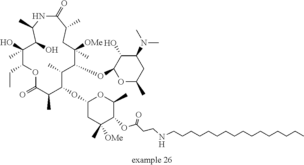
C1(OC2C(C)C(OC3OC(C)CC(N(C)C)C3O)C([OMe])(C)CC(C)C(=O)NC(C)C(O)C(C)(O)C(CC)OC(=O)C2C)CC(C)([OMe])C(OC(CCNCCCCCCCCCCCCCCCC)=O)C(C)O1
